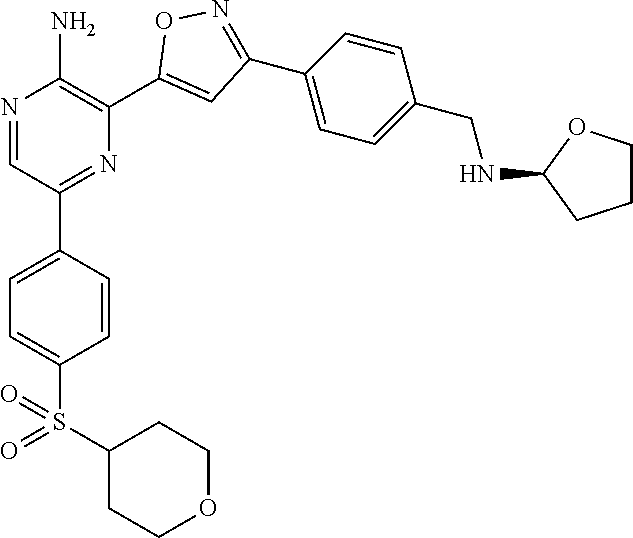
N1=CC(C2=CC=C(S(=O)(C3CCOCC3)=O)C=C2)=NC(C2=CC(C3=CC=C(CNC4CCCO4)C=C3)=NO2)=C1N
